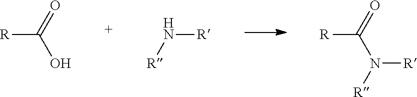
[R]C(O)=O.N([R])[R].[R]C(N([R])[R])=O
